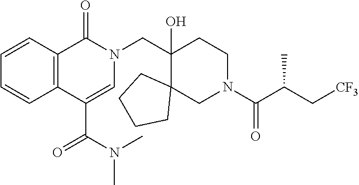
C1(CN2C(=O)C3=C(C(C(=O)N(C)C)=C2)C=CC=C3)(O)C2(CN(C(C(C[CF3])C)=O)CC1)CCCC2
